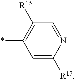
C1=C([R17])N=CC([R15])=C1*
